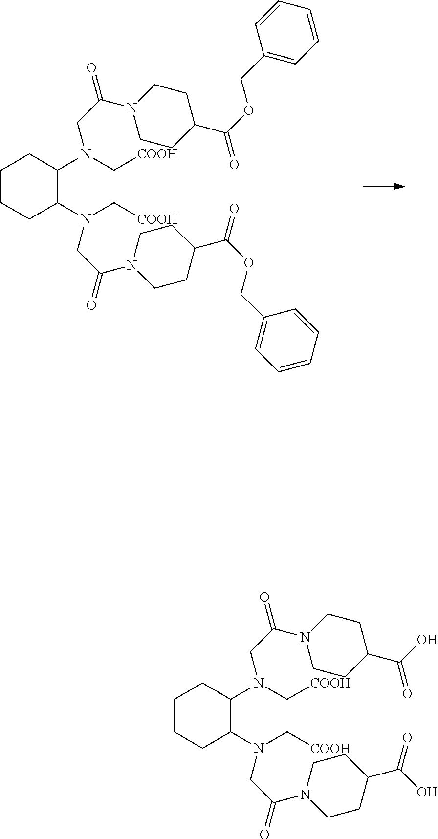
N(C1CCCCC1N(C[COOH])CC(=O)N1CCC(C(OCC2=CC=CC=C2)=O)CC1)(C[COOH])CC(N1CCC(C(OCC2=CC=CC=C2)=O)CC1)=O.N(C1CCCCC1N(C[COOH])CC(=O)N1CCC(C(O)=O)CC1)(C[COOH])CC(N1CCC(C(O)=O)CC1)=O
